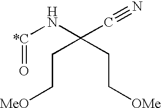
[*C](NC(C#N)(CC[MeO])CC[OMe])=O
